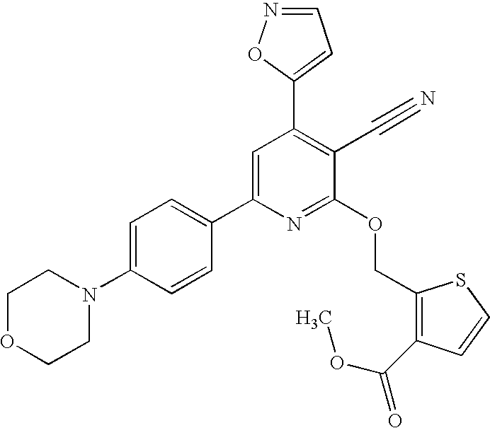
C1OCCN(C2=CC=C(C3=CC(C4=CC=NO4)=C(C#N)C(OCC4=C(C(OC)=O)C=CS4)=N3)C=C2)C1
